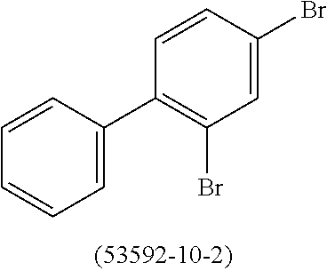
C1=C(C2=C(Br)C=C(Br)C=C2)C=CC=C1
